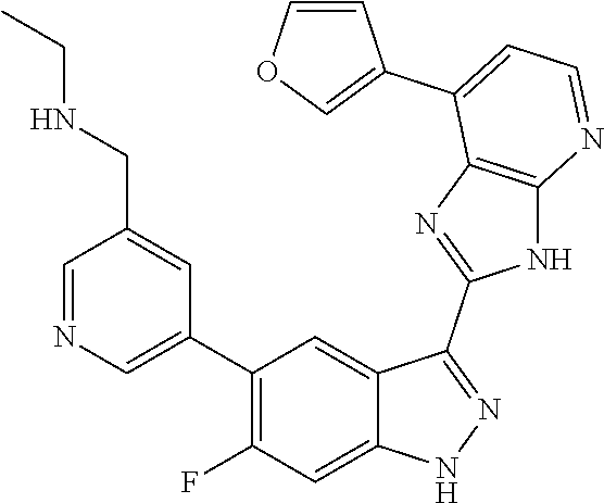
C1=NC=C(C2=C(F)C=C3C(=C2)C(C2=NC4=C(N2)N=CC=C4C2=COC=C2)=NN3)C=C1CNCC
